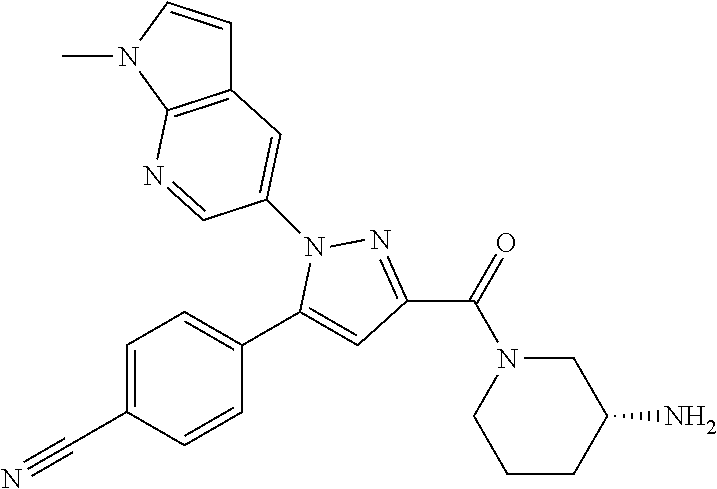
C1=C(C#N)C=CC(C2=CC(C(N3CCCC(N)C3)=O)=NN2C2=CC3=C(N(C)C=C3)N=C2)=C1
